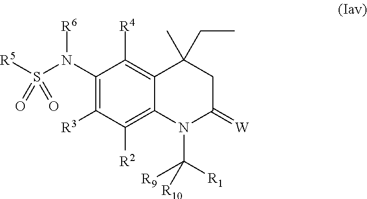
[R5]S(N(C1=C([R3])C([R2])=C2C(=C1[R4])C(C)(CC)CC(=[W])N2C([R1])([R9])[R10])[R6])(=O)=O
